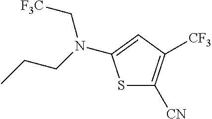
S1C([CN])=C([CF3])C=C1N(C[F3C])CCC
